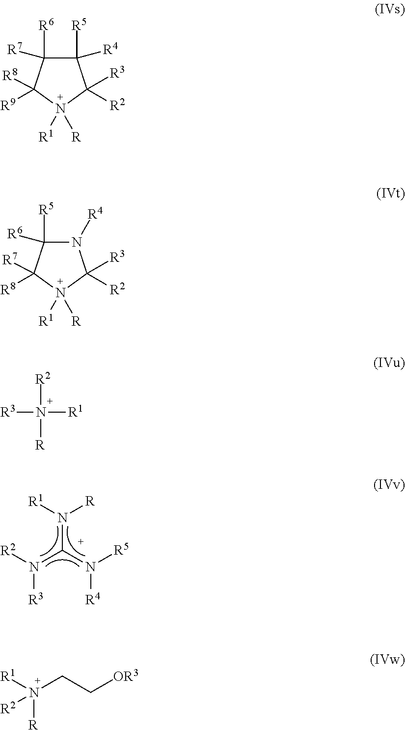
N(C(N([R5])[R4])N([R1])[R])([R2])[R3].C1([R5])([R4])C([R6])([R7])C([R9])([R8])N([R1])([R])C1([R2])[R3].N1([R4])C([R5])([R6])C([R8])([R7])N([R1])([R])C1([R2])[R3].N([R2])([R3])([R])[R1].N(CC[OR3])([R])([R1])[R2]
